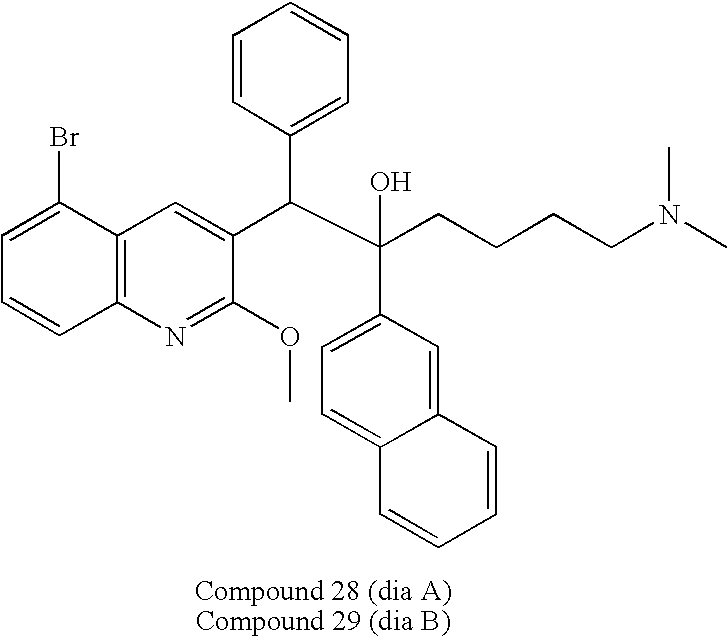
C1=CC(C(C(CCCCN(C)C)(O)C2=CC=C3C(=C2)C=CC=C3)C2=CC3=C(N=C2OC)C=CC=C3Br)=CC=C1
